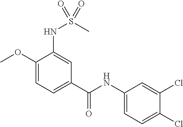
C1(NC(C2=CC=C(OC)C(NS(C)(=O)=O)=C2)=O)=CC=C(Cl)C(Cl)=C1
